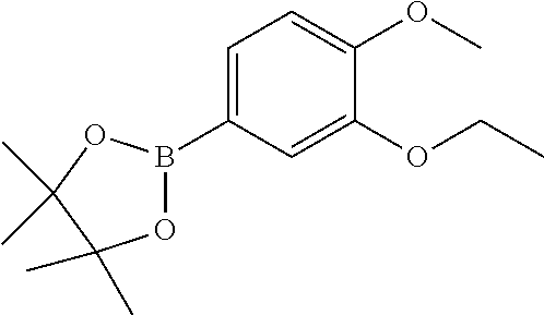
C1(OC)=CC=C(B2OC(C)(C)C(C)(C)O2)C=C1OCC
